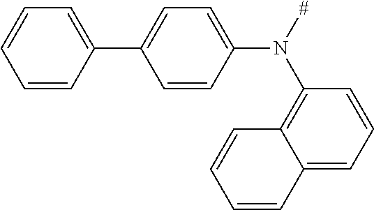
C1=CC(C2=CC=C(N([#])C3=C4C(=CC=C3)C=CC=C4)C=C2)=CC=C1
